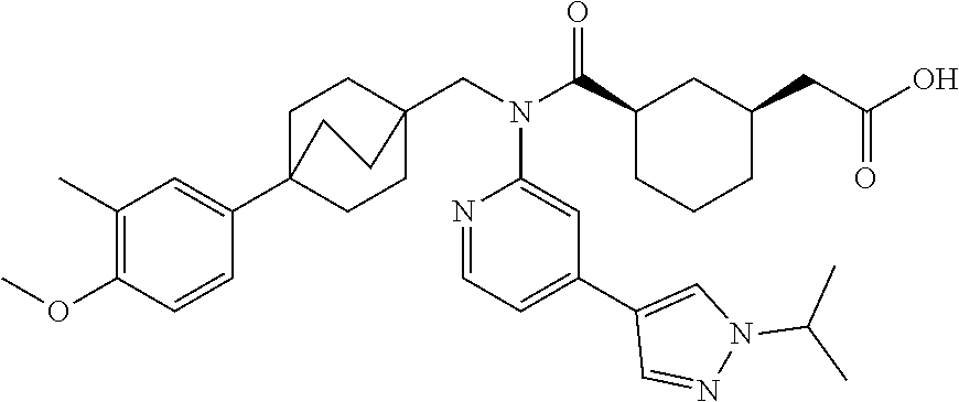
C1(C2=CC=NC(N(CC34CCC(C5=CC(C)=C(OC)C=C5)(CC3)CC4)C(C3CCCC(CC(O)=O)C3)=O)=C2)=CN(C(C)C)N=C1
